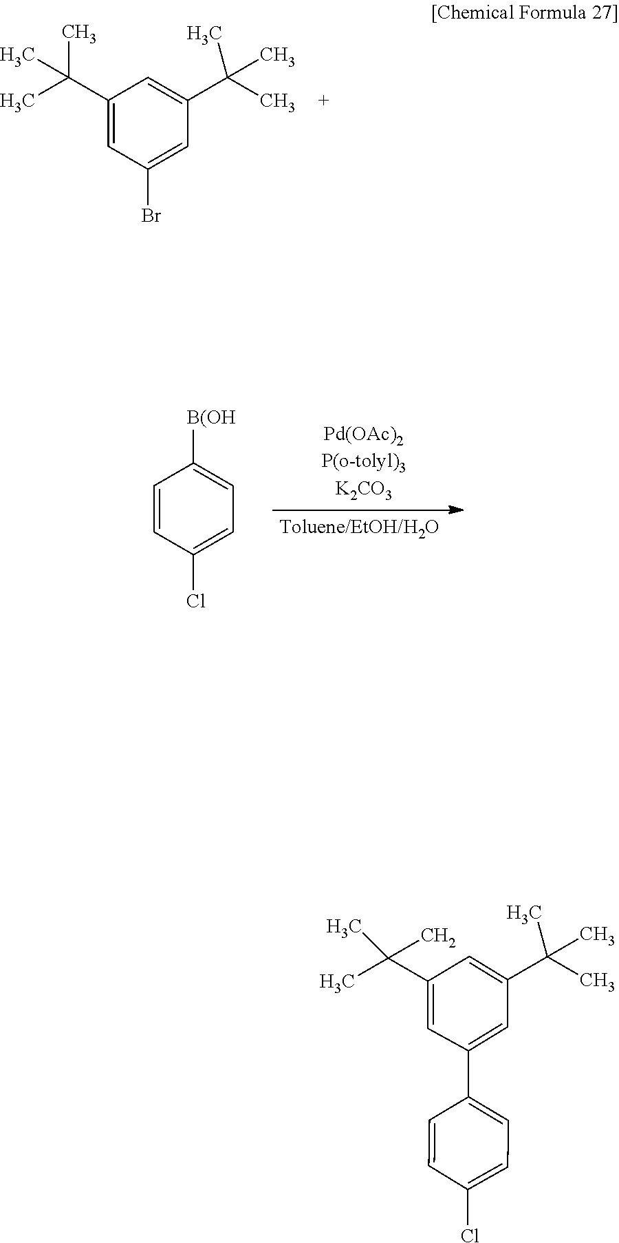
C1(C(C)(C)C)=CC(Br)=CC(C(C)(C)C)=C1.C1=CC(Cl)=CC=C1[B(OH].C1(C(C)(C)C)=CC(C2=CC=C(Cl)C=C2)=CC(C(C)(C)C)=C1
